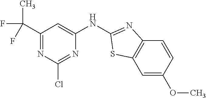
CC(C1=NC(Cl)=NC(NC2=NC3=C(C=C(OC)C=C3)S2)=C1)(F)F
